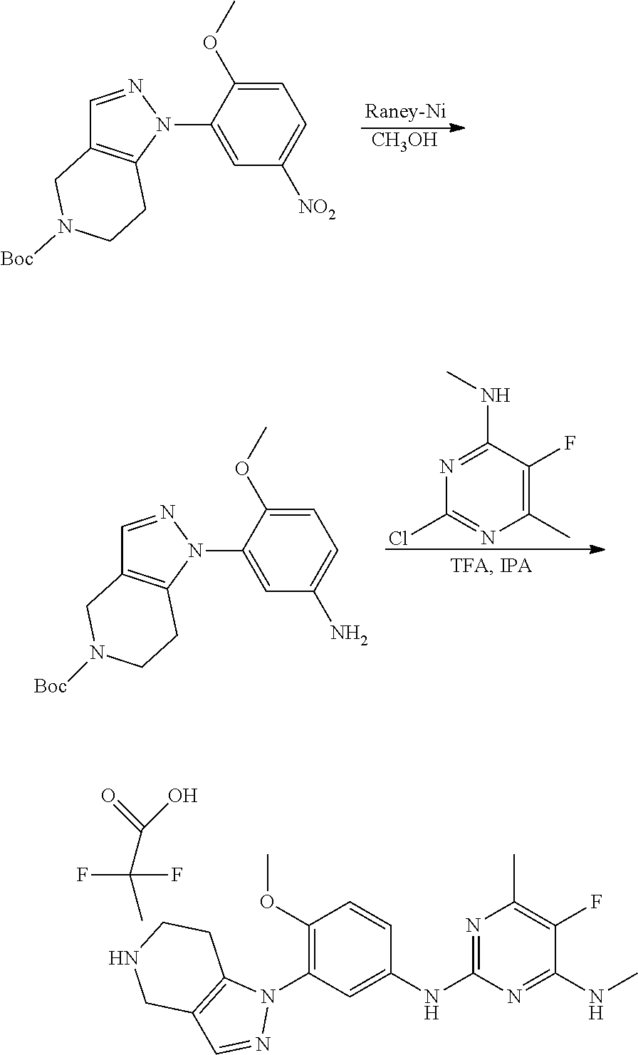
[CH3OH].C12=C(N(C3=CC([NO2])=CC=C3OC)N=C1)CCN([Boc])C2.N1=C(NC)C(F)=C(C)N=C1Cl.C12=C(N(C3=CC(N)=CC=C3OC)N=C1)CCN([Boc])C2.N1=C(NC2=CC(N3C4=C(C=N3)CNCC4)=C(OC)C=C2)N=C(NC)C(F)=C1C.FC(F)(C)C(O)=O
